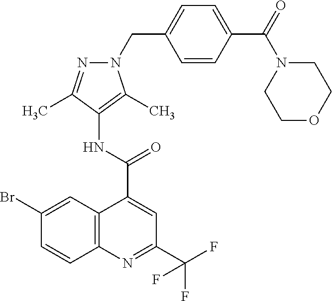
C12=C(N=C(C(F)(F)F)C=C1C(=O)NC1=C(C)N(CC3=CC=C(C(=O)N4CCOCC4)C=C3)N=C1C)C=CC(Br)=C2
